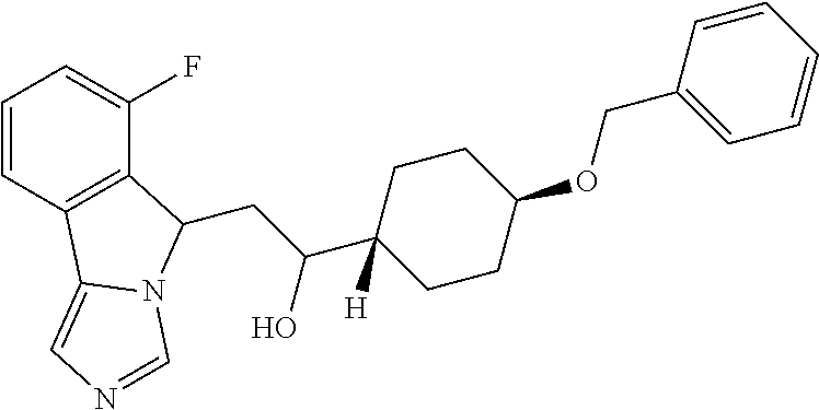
C1=CC2=C(C(F)=C1)C(CC(C1([H])CCC(OCC3=CC=CC=C3)CC1)O)N1C2=CN=C1
